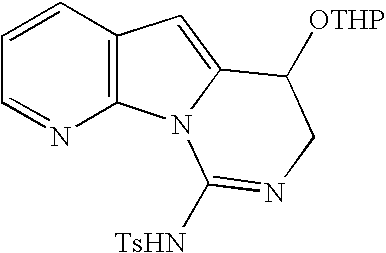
C1=CC2=C(N=C1)N1C(=C2)C([OTHP])CN=C1[TsHN]
